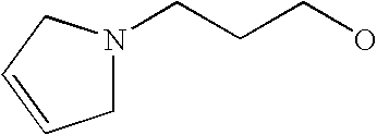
C(CCO)N1CC=CC1
